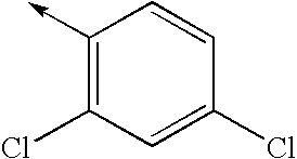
C1(->C)=C(Cl)C=C(Cl)C=C1
